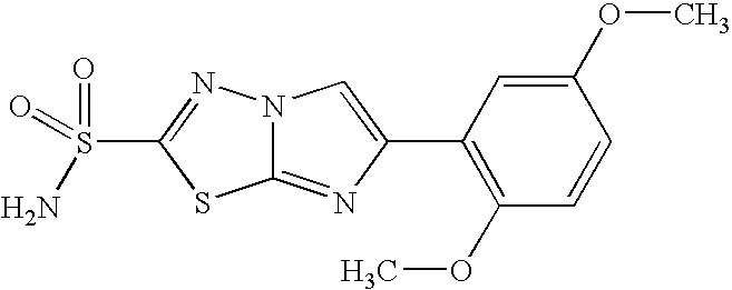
C12=NC(C3=C(OC)C=CC(OC)=C3)=CN1N=C(S(=O)(=O)N)S2
